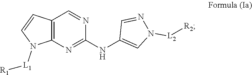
C12=C(N=C(NC3=CN([L2][R2])N=C3)N=C1)N([L1][R1])C=C2
